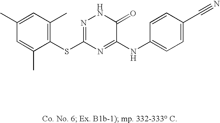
C1(SC2=NNC(=O)C(NC3=CC=C(C#N)C=C3)=N2)=C(C)C=C(C)C=C1C
